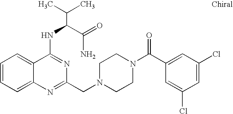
C1=CC=C2C(=C1)C(NC(C(N)=O)C(C)C)=NC(CN1CCN(C(C3=CC(Cl)=CC(Cl)=C3)=O)CC1)=N2
